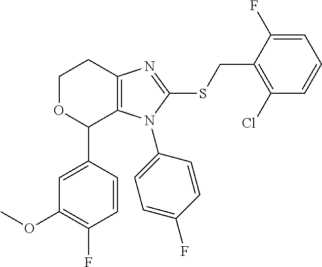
O1C(C2=CC(OC)=C(F)C=C2)C2=C(N=C(SCC3=C(Cl)C=CC=C3F)N2C2=CC=C(F)C=C2)CC1
